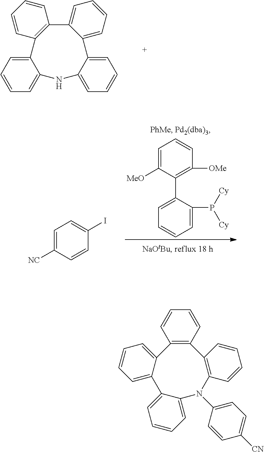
C12=CC=CC=C1NC1=CC=CC=C1C1=CC=CC=C1C1=C2C=CC=C1.C1=C([MeO])C(C2=CC=CC=C2P([Cy])[Cy])=C([OMe])C=C1.C1=C([NC])C=CC(I)=C1.C12=C(C=CC=C1)C1=C(C=CC=C1)N(C1=CC=C([CN])C=C1)C1=CC=CC=C1C1=CC=CC=C21
